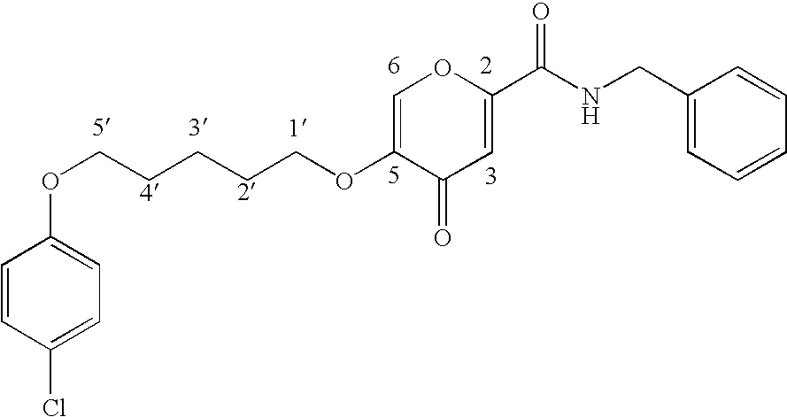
C1=CC(Cl)=CC=C1OCCCCCOC1=COC(C(NCC2=CC=CC=C2)=O)=CC1=O
